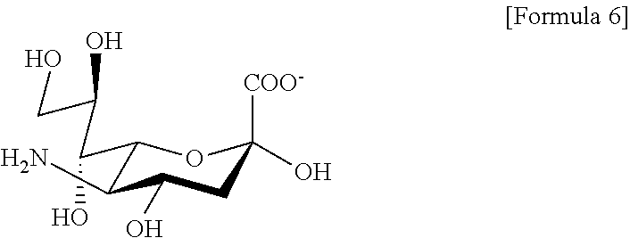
C1(O)CC(O)([COO-])OC(C(O)C(CO)O)C1N
